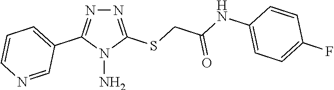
N1=C(SCC(NC2=CC=C(F)C=C2)=O)N(N)C(C2=CC=CN=C2)=N1
